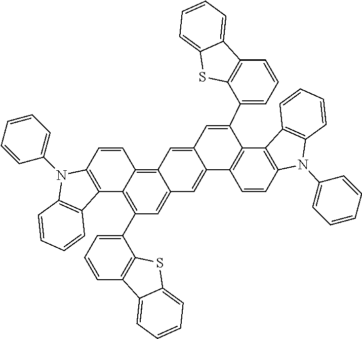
C12=C(C=CC3=C4C(=CC(C5=CC=CC6=C5SC5=CC=CC=C65)=C13)C=C1C(=C4)C=C(C3=CC=CC4=C3SC3=CC=CC=C43)C3=C1C=CC1=C3C3=C(N1C1=CC=CC=C1)C=CC=C3)N(C1=CC=CC=C1)C1=C2C=CC=C1
